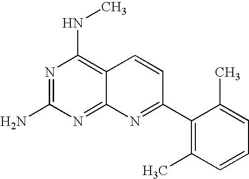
N1=C(N)N=C2C(=C1NC)C=CC(C1=C(C)C=CC=C1C)=N2
